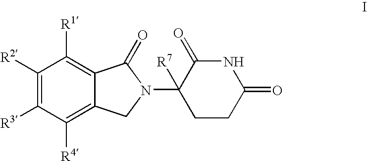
C1([R2])=C([R3])C([R4])=C2C(=C1[R1])C(=O)N(C1([R7])CCC(=O)NC1=O)C2
